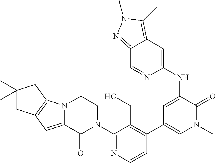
C1=CN=C(N2CCN3C(=CC4=C3CC(C)(C)C4)C2=O)C(CO)=C1C1=CN(C)C(=O)C(NC2=CC3=C(C)N(C)N=C3C=N2)=C1
